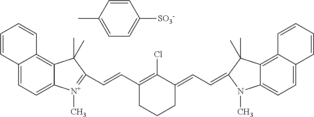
C12=CC=C3C(=C1C=CC=C2)C(C)(C)C(C=CC1=C(Cl)C(=CC=C2C(C)(C)C4=C5C(=CC=C4N2C)C=CC=C5)CCC1)=[N+]3C.C1=CC(C)=CC=C1[SO3-]
